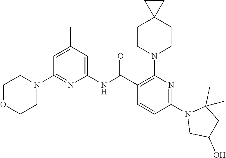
C1(NC(C2=C(N3CCC4(CC3)CC4)N=C(N3CC(O)CC3(C)C)C=C2)=O)=CC(C)=CC(N2CCOCC2)=N1
